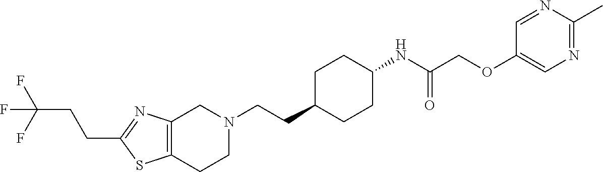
C12=C(CCN(CCC3CCC(NC(COC4=CN=C(C)N=C4)=O)CC3)C1)SC(CCC(F)(F)F)=N2
